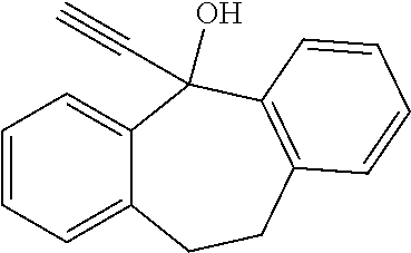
C1=CC=C2C(=C1)C(O)(C#C)C1=C(CC2)C=CC=C1
